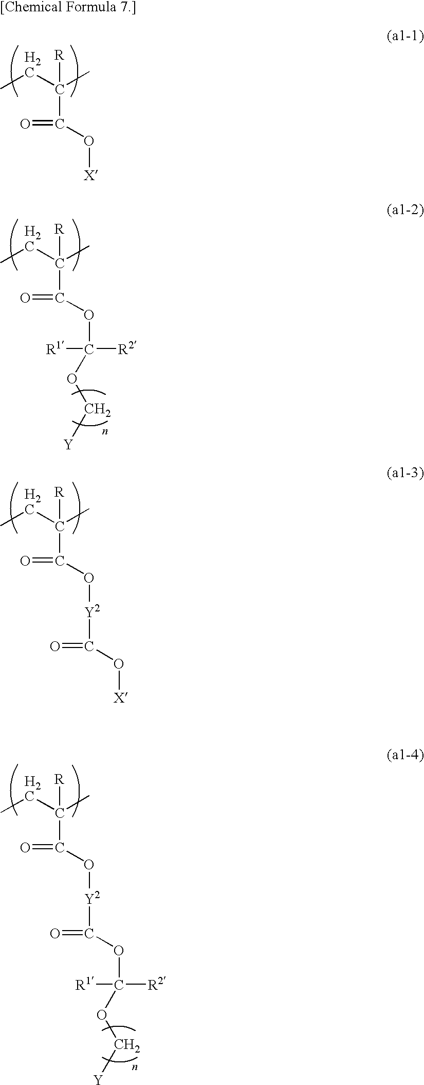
CCC(C)([R])C(=O)O[X].CCC(C)([R])C(=O)OC(OC[Y])([R1])[R2].CCC(C)([R])C(=O)O[Y2]C(=O)O[X].CCC(C)([R])C(=O)O[Y2]C(OC(OC[Y])([R1])[R2])=O
